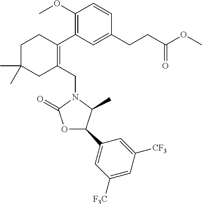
C1C(C)(C)CC(CN2C(=O)OC(C3=CC([F3C])=CC([CF3])=C3)C2C)=C(C2=C(OC)C=CC(CCC(OC)=O)=C2)C1
